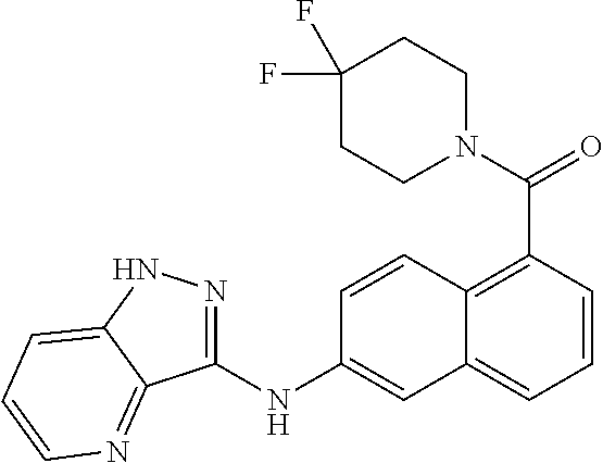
N1(C(=O)C2=C3C(=CC=C2)C=C(NC2=NNC4=CC=CN=C24)C=C3)CCC(F)(F)CC1
